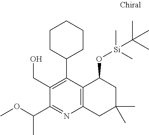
C1CCC(C2=C(CO)C(C(OC)C)=NC3=C2C(O[Si](C(C)(C)C)(C)C)CC(C)(C)C3)CC1
